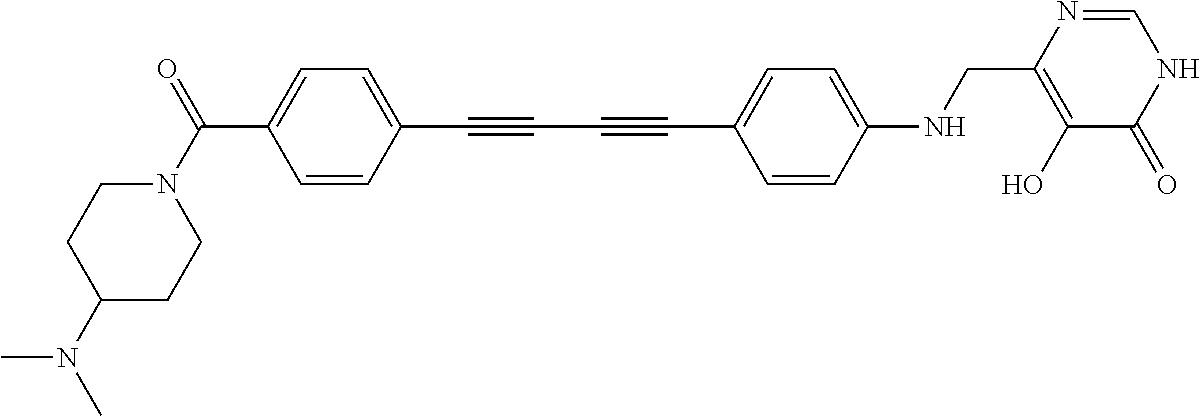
C1=CC(C#CC#CC2=CC=C(NCC3=C(O)C(=O)NC=N3)C=C2)=CC=C1C(N1CCC(N(C)C)CC1)=O
